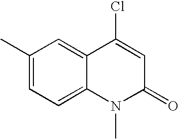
C1(C)=CC=C2C(=C1)C(Cl)=CC(=O)N2C
